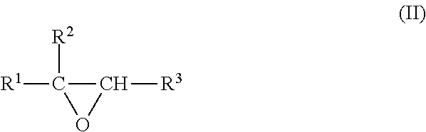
[R1]C1([R2])OC1[R3]
